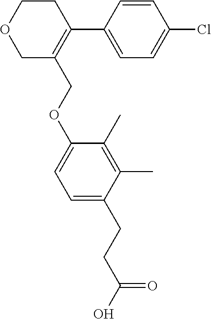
C1(Cl)=CC=C(C2=C(COC3=CC=C(CCC(=O)O)C(C)=C3C)COCC2)C=C1
